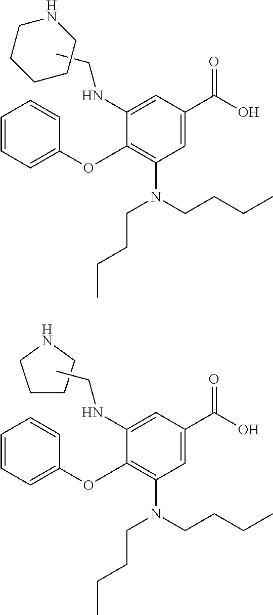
O(C1=C(N(CCCC)CCCC)C=C(C(=O)O)C=C1NCC)C1=CC=CC=C1.C1CCNC1.C(C)NC1=CC(C(=O)O)=CC(N(CCCC)CCCC)=C1OC1=CC=CC=C1.C1CCNCC1
